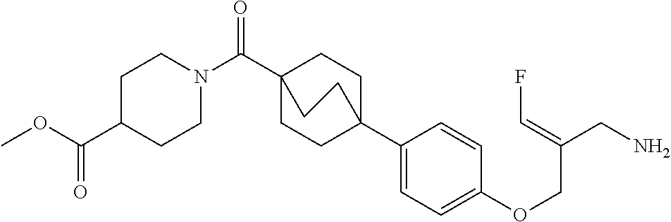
C1C2(C3=CC=C(OCC(CN)=CF)C=C3)CCC(C(=O)N3CCC(C(OC)=O)CC3)(C1)CC2
